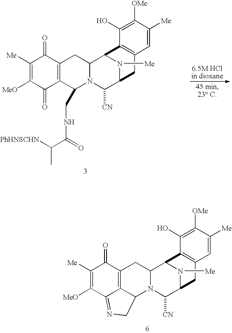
C1([Me])=C([MeO])C2=NCC3C2=C(C1=O)CC1N3C([CN])C2N([Me])C1C1=C(C2)C=C([Me])C([OMe])=C1O.C1([Me])=C([MeO])C(=O)C2=C(C1=O)CC1N(C([CN])C3N([Me])C1C1=C(C3)C=C([Me])C([OMe])=C1O)C2CNC(C([PhHNSCHN])C)=O
